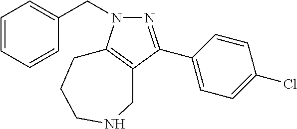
N1=C(C2=CC=C(Cl)C=C2)C2=C(N1CC1=CC=CC=C1)CCCNC2
